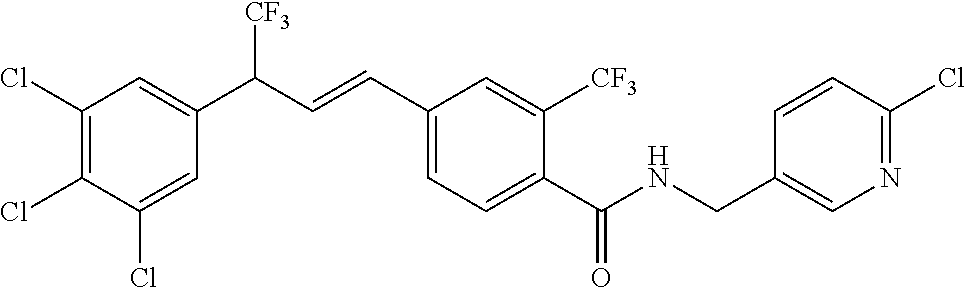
C1(Cl)=C(Cl)C(Cl)=CC(C(C=CC2=CC=C(C(NCC3=CN=C(Cl)C=C3)=O)C([CF3])=C2)[CF3])=C1
